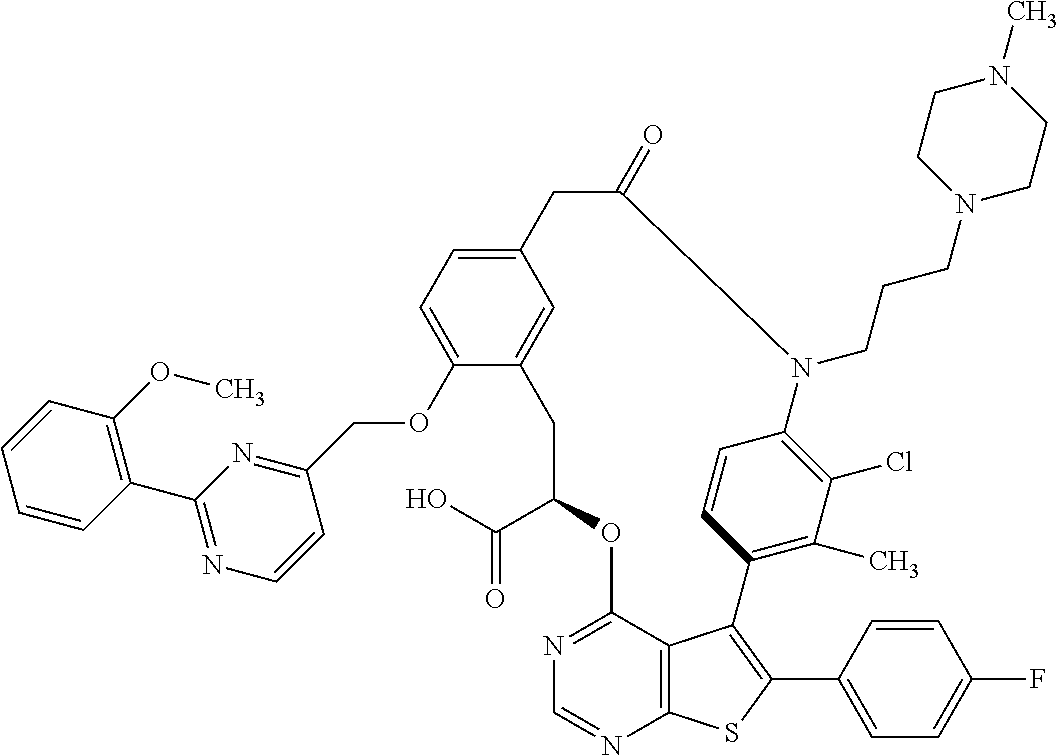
C1(C(O)=O)OC2=NC=NC3=C2C(=C(C2=CC=C(F)C=C2)S3)C2=C(C)C(Cl)=C(C=C2)N(CCCN2CCN(C)CC2)C(=O)CC2=CC=C(OCC3=NC(C4=C(OC)C=CC=C4)=NC=C3)C(=C2)C1
